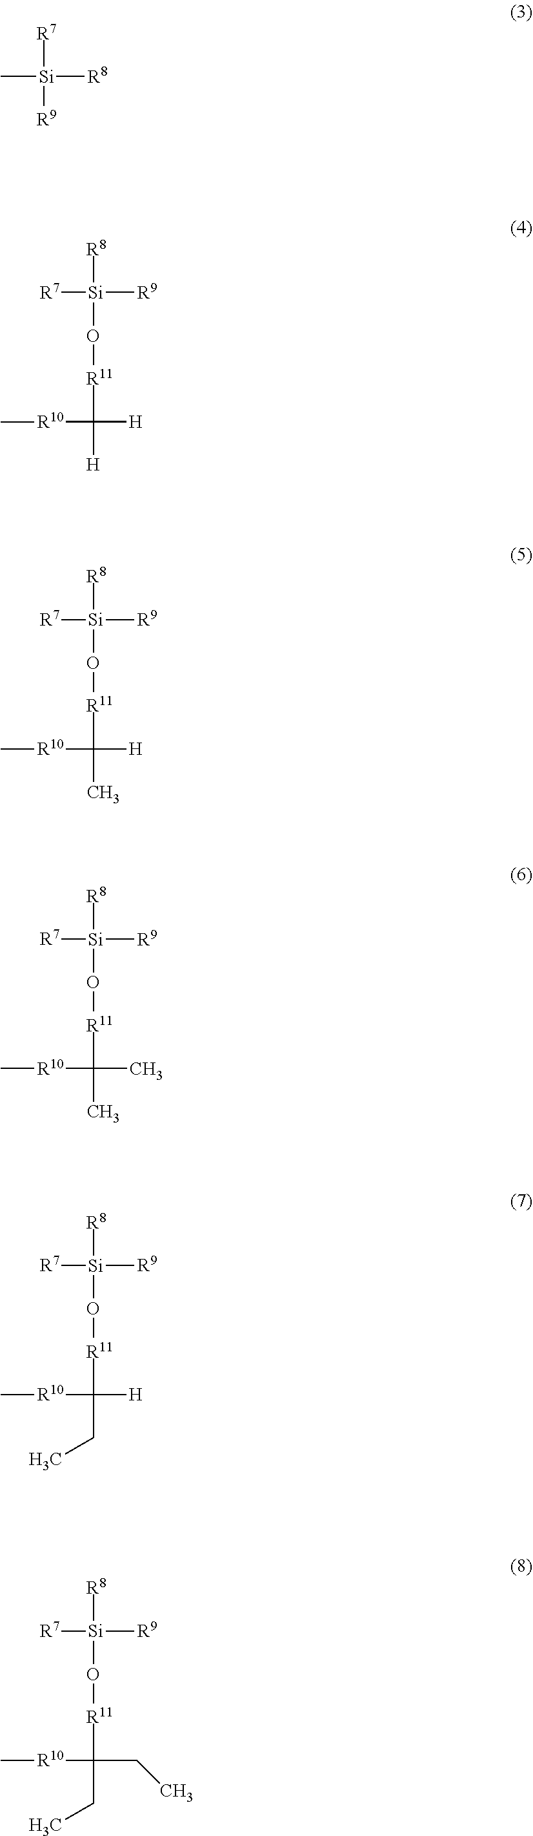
[R7][Si](C)([R9])[R8].[R8][Si]([R7])(O[R11]C([R10]C)([H])[H])[R9].[R8][Si]([R7])(O[R11]C([R10]C)([H])C)[R9].[R8][Si]([R7])(O[R11]C([R10]C)(C)C)[R9].[R8][Si]([R7])(O[R11]C([R10]C)([H])CC)[R9].[R8][Si]([R7])(O[R11]C([R10]C)(CC)CC)[R9]
